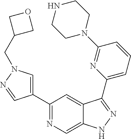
C1(C2=CN(CC3COC3)N=C2)=NC=C2C(=C1)C(C1=CC=CC(N3CCNCC3)=N1)=NN2
